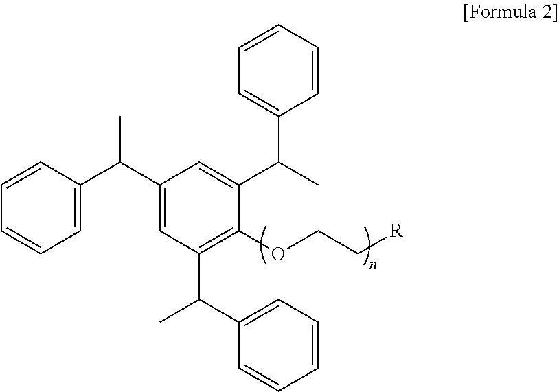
C(C[R])OC1=C(C(C2=CC=CC=C2)C)C=C(C(C2=CC=CC=C2)C)C=C1C(C1=CC=CC=C1)C
